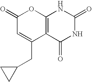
C12=C(C(=O)NC(=O)N1)C(CC1CC1)=CC(=O)O2
